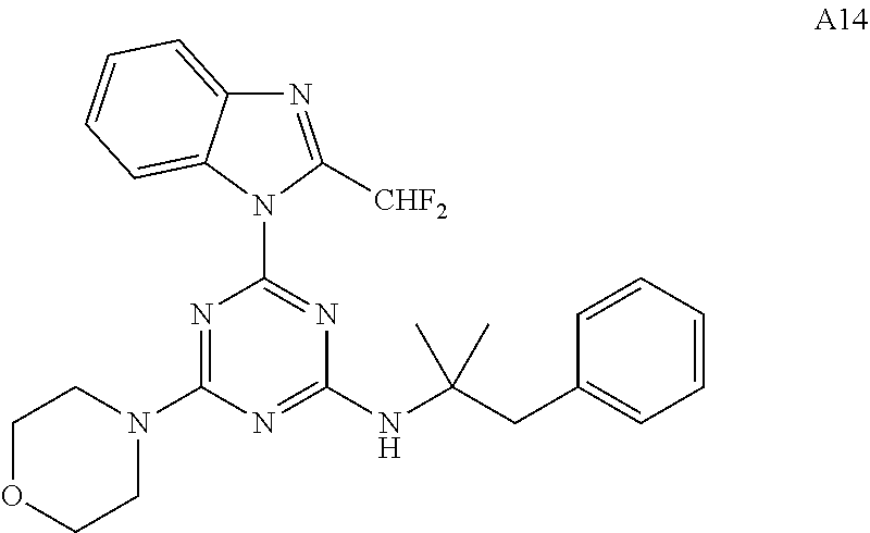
N1=C([CHF2])N(C2=NC(NC(CC3=CC=CC=C3)(C)C)=NC(N3CCOCC3)=N2)C2=CC=CC=C12
